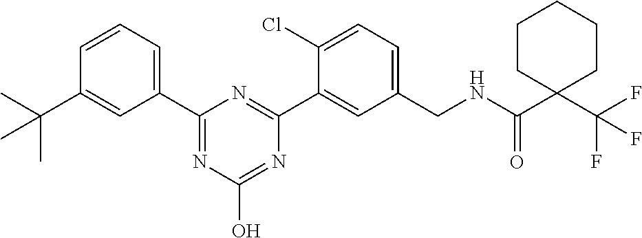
C1(C2=NC(O)=NC(C3=CC(CNC(C4(C(F)(F)F)CCCCC4)=O)=CC=C3Cl)=N2)=CC=CC(C(C)(C)C)=C1
